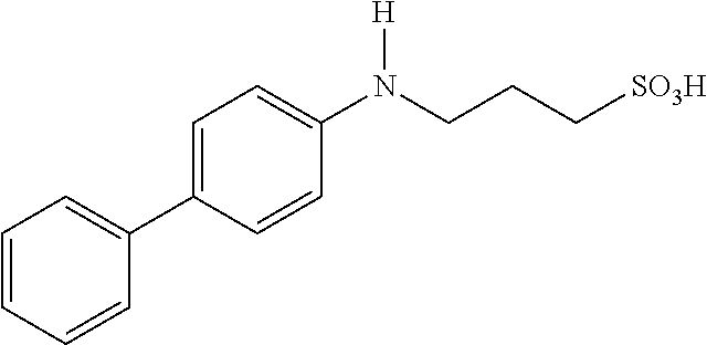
N(CCC[SO3H])([H])C1=CC=C(C2=CC=CC=C2)C=C1
